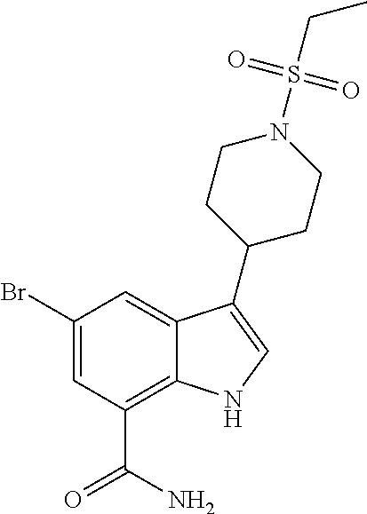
C1(Br)=CC(C(N)=O)=C2C(=C1)C(C1CCN(S(CC)(=O)=O)CC1)=CN2
